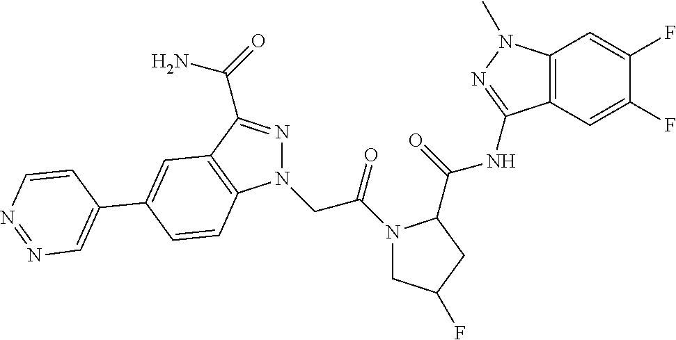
N1(CC(=O)N2CC(F)CC2C(NC2=NN(C)C3=C2C=C(F)C(F)=C3)=O)N=C(C(N)=O)C2=C1C=CC(C1=CN=NC=C1)=C2
